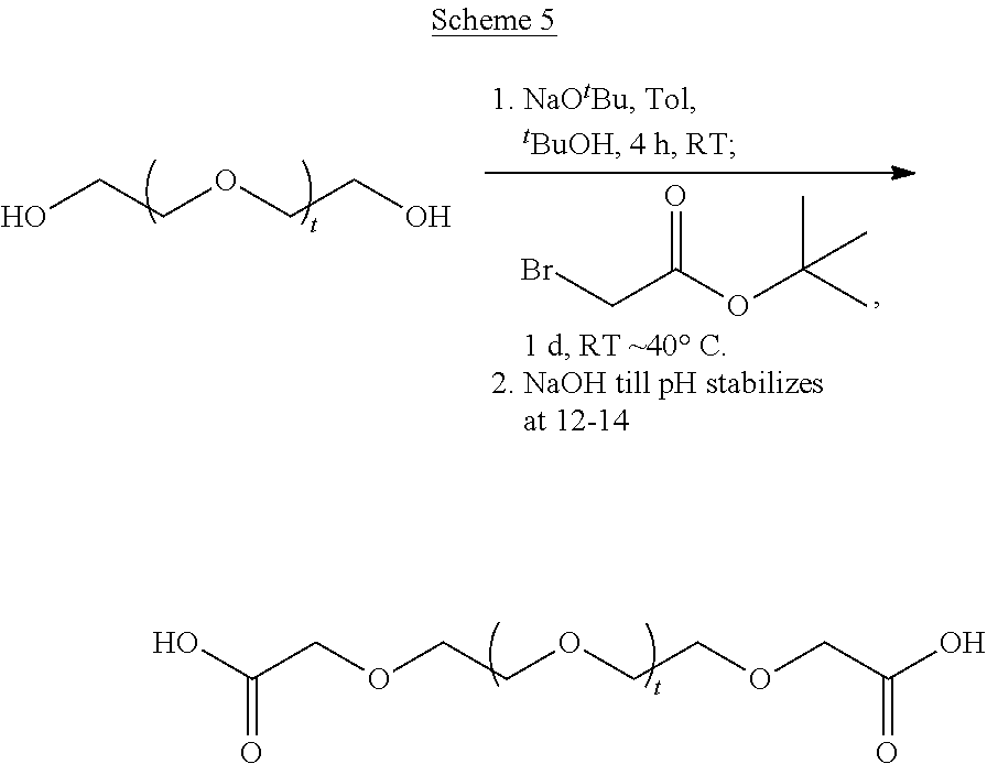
O=C(OC(C)(C)C)CBr.OCCOCCO.O(CCOCCOCC(O)=O)CC(O)=O
